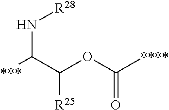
[***]C(C(OC([****])=O)[R25])N[R28]
